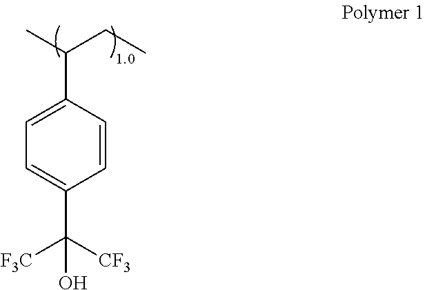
C1=CC(C(C)CC)=CC=C1C([CF3])([F3C])O.[1.0]
